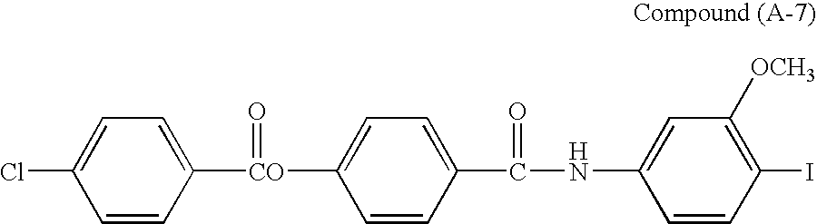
C1=C([CO](C2=CC=C(Cl)C=C2)=O)C=CC(C(NC2=CC([OCH3])=C(I)C=C2)=O)=C1
